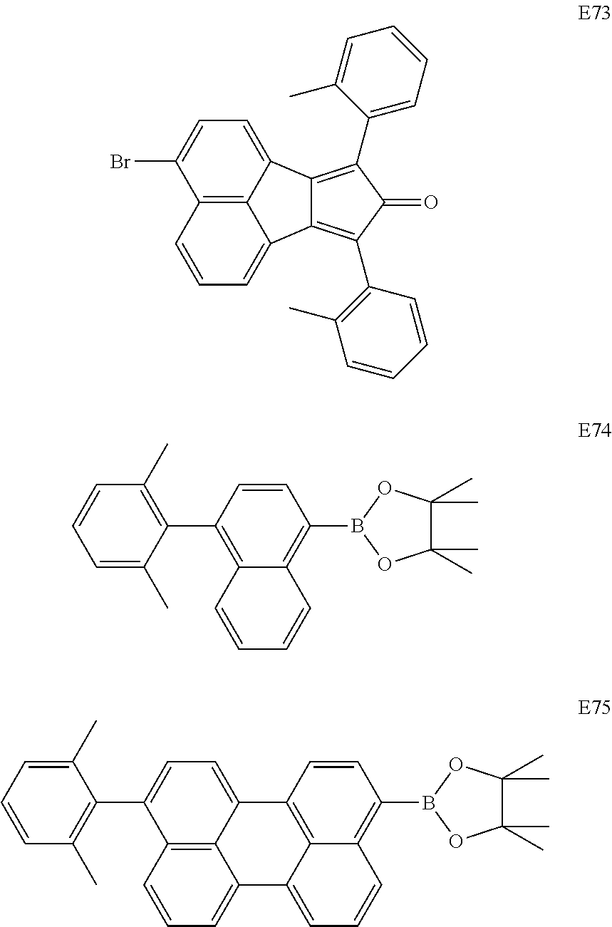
C1(Br)=CC=C2C3=C1C=CC=C3C1=C(C3=C(C)C=CC=C3)C(=O)C(C3=CC=CC=C3C)=C21.C1(C2=C3C(=C(B4OC(C)(C)C(C)(C)O4)C=C2)C=CC=C3)=C(C)C=CC=C1C.C1(C2=CC=C3C4=C2C=CC=C4C2=CC=CC4=C(B5OC(C)(C)C(C)(C)O5)C=CC3=C24)=C(C)C=CC=C1C
